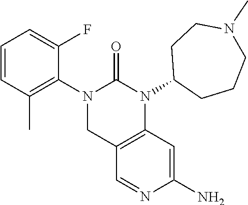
C1=CC(C)=C(N2CC3=C(N(C4CCCN(C)CC4)C2=O)C=C(N)N=C3)C(F)=C1
